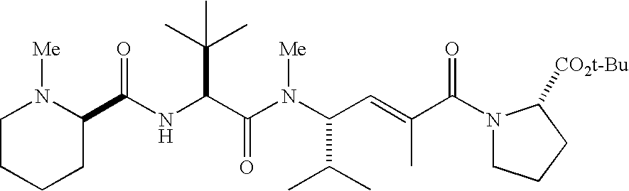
N(C(C(N(C(C=C(C(N1CCCC1[CO2t-Bu])=O)C)C(C)C)[Me])=O)C(C)(C)C)C(=O)C1N([Me])CCCC1
